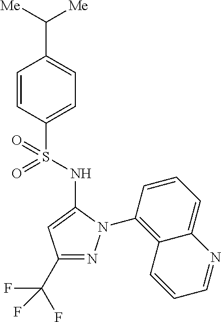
C1=CC(S(=O)(NC2=CC(C(F)(F)F)=NN2C2=C3C(=CC=C2)N=CC=C3)=O)=CC=C1C([Me])[Me]
